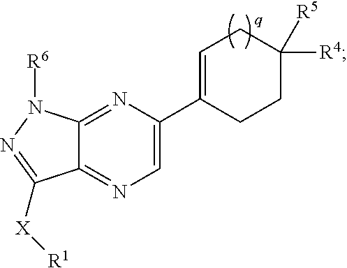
C1=C(C2=CCC([R4])([R5])CC2)N=C2C(=N1)C([X][R1])=NN2[R6]
